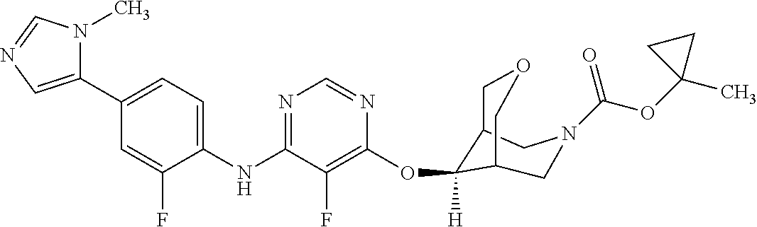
C1(NC2=NC=NC(OC3([H])C4COCC3CN(C(OC3(C)CC3)=O)C4)=C2F)=CC=C(C2=CN=CN2C)C=C1F
